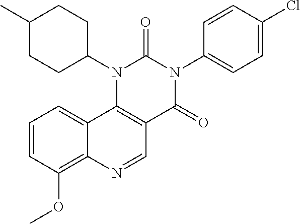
C1=CC(OC)=C2C(=C1)C1=C(C=N2)C(=O)N(C2=CC=C(Cl)C=C2)C(=O)N1C1CCC(C)CC1
